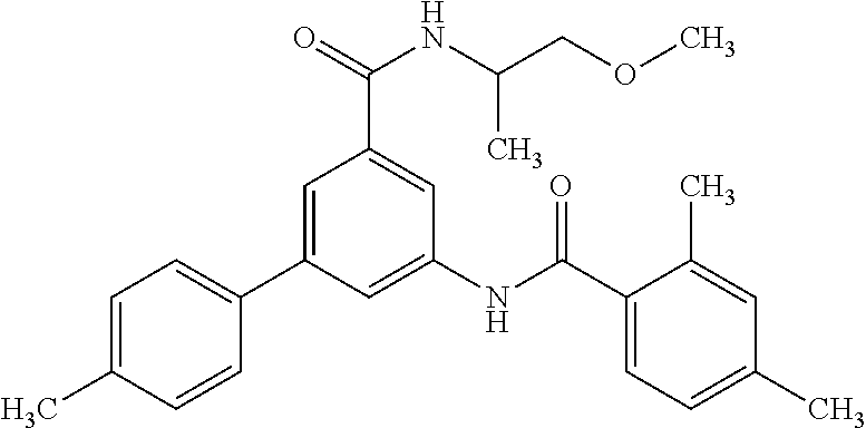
C1=C(C)C=CC(C2=CC(C(=O)NC(C)COC)=CC(NC(C3=CC=C(C)C=C3C)=O)=C2)=C1
